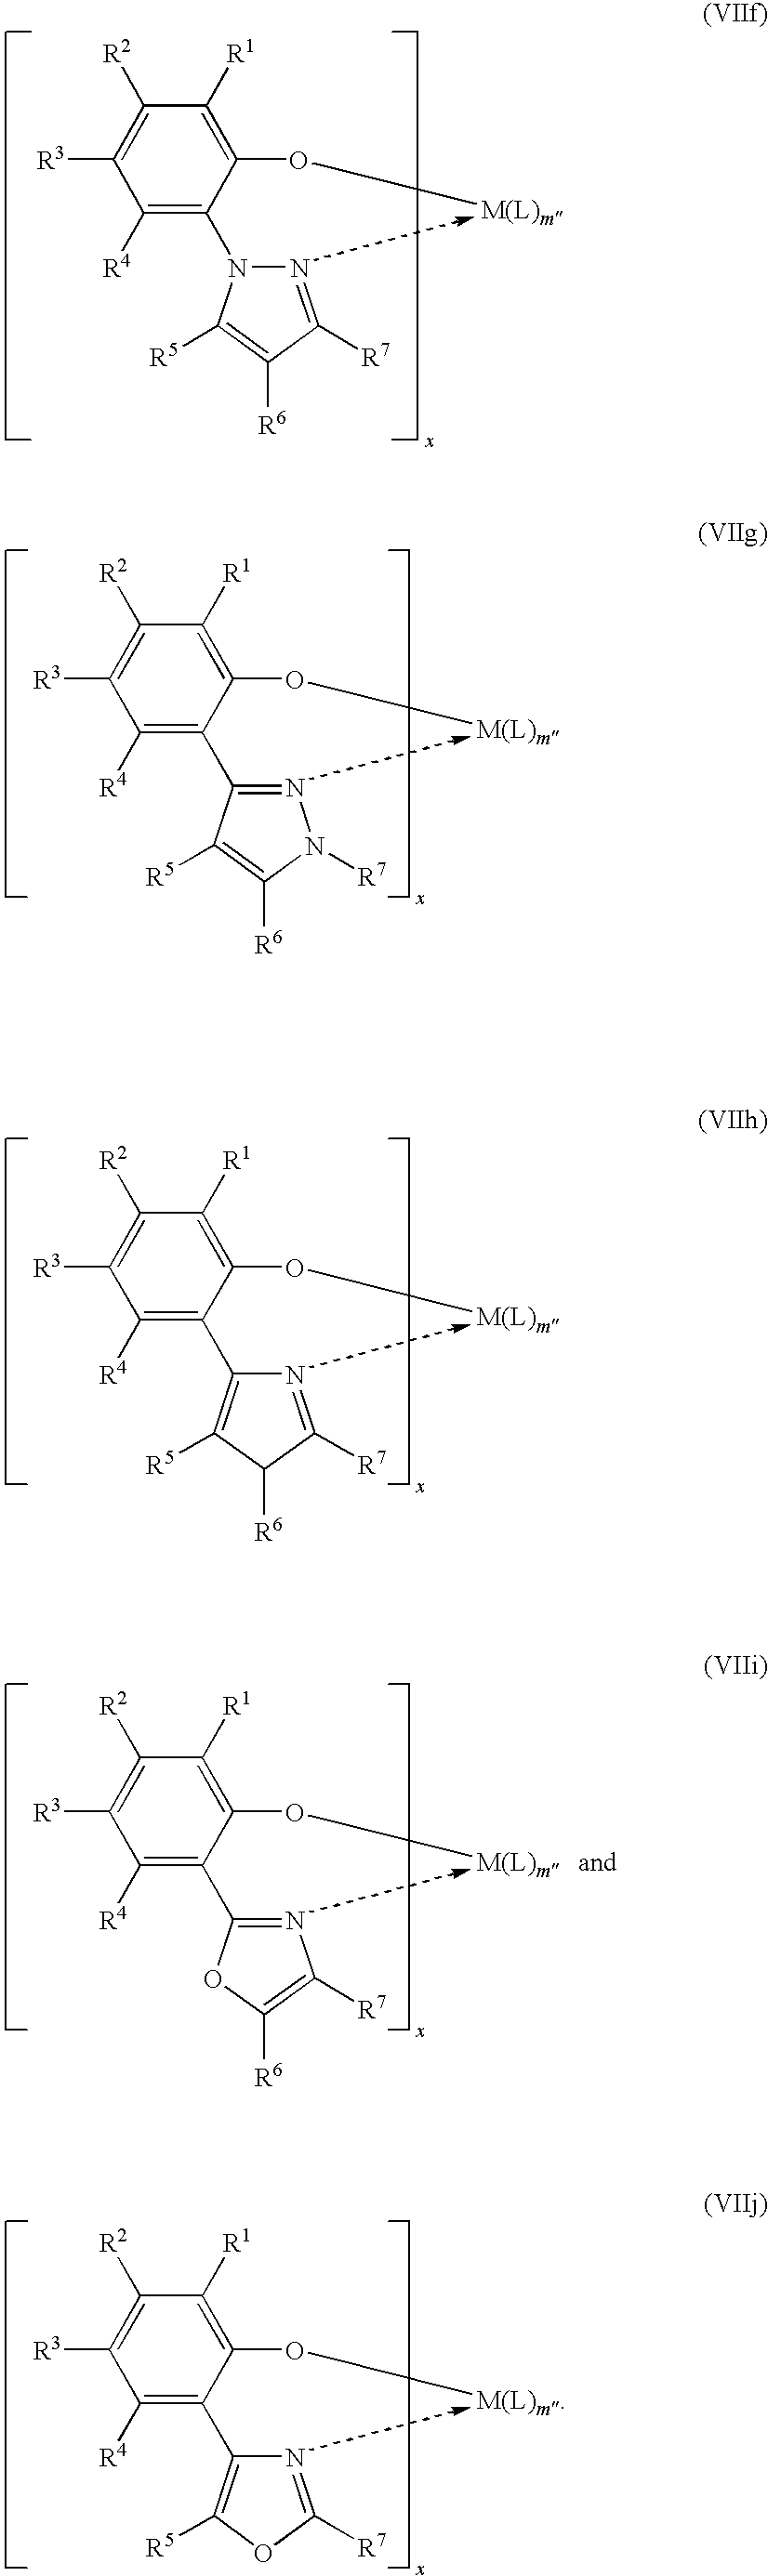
C1([R4])=C(N2N=C([R7])C([R6])=C2[R5])C(O[M(L)m])=C([R1])C([R2])=C1[R3].C1([R4])=C(C2=NN([R7])C([R6])=C2[R5])C(O[M(L)m])=C([R1])C([R2])=C1[R3].C1([R4])=C(C2=C([R5])C([R6])C([R7])=N2)C(O[M(L)m])=C([R1])C([R2])=C1[R3].C1([R4])=C(C2=NC([R7])=C([R6])O2)C(O[M(L)m])=C([R1])C([R2])=C1[R3].C1([R4])=C(C2=C([R5])OC([R7])=N2)C(O[M(L)m])=C([R1])C([R2])=C1[R3]
